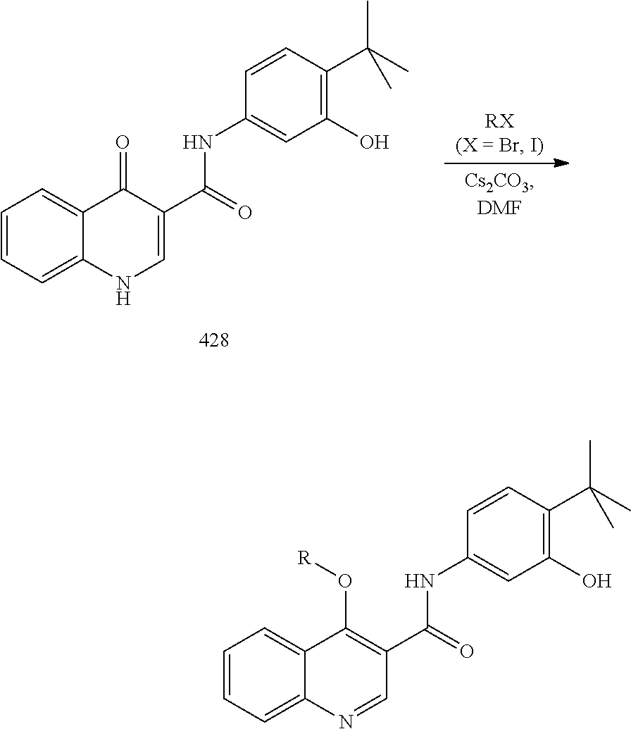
C1=CC=C2C(=C1)C(=O)C(C(NC1=CC(O)=C(C(C)(C)C)C=C1)=O)=CN2.C1=CC=C2C(=C1)C(O[R])=C(C(NC1=CC(O)=C(C(C)(C)C)C=C1)=O)C=N2
